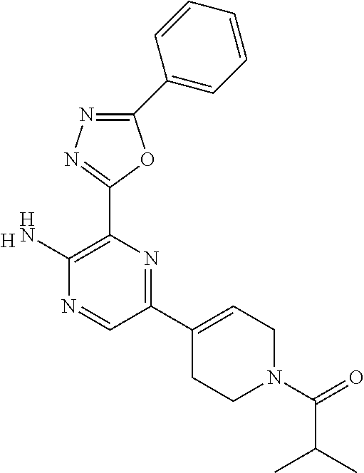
C1(C2=CC=CC=C2)=NN=C(C2=C(N)N=CC(C3=CCN(C(=O)C(C)C)CC3)=N2)O1.[H]
